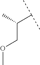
C(COC)(C)C(C)C
